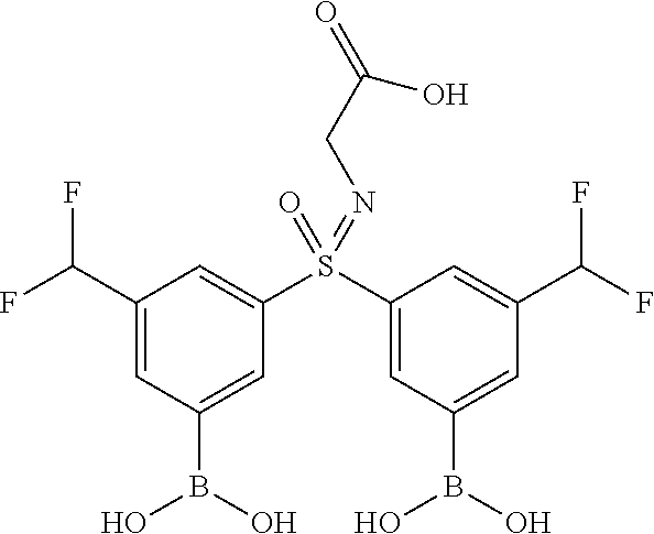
FC(C1=CC(B(O)O)=CC(S(=O)(=NCC(=O)O)C2=CC(B(O)O)=CC(C(F)F)=C2)=C1)F
